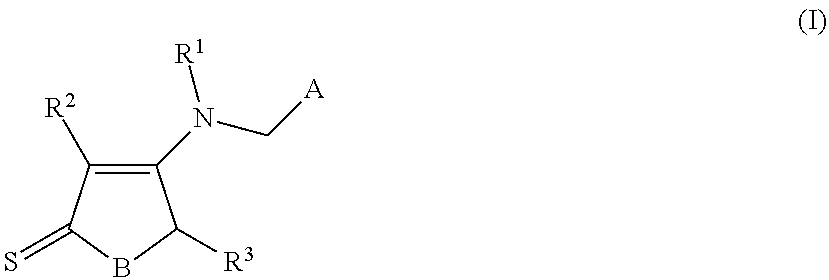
C1(N([R1])C[A])=C([R2])C(=S)BC1[R3]
